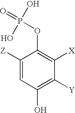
C1([Z])=CC(O)=C([Y])C([X])=C1OP(O)(=O)O
